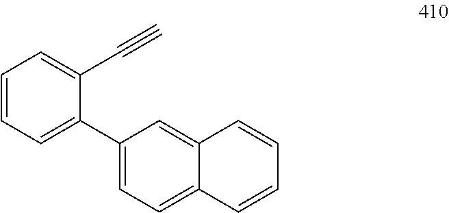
C1(C2=CC=CC=C2C#C)=CC=C2C(=C1)C=CC=C2
